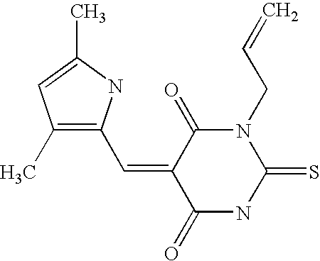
C(=C1C(=O)NC(=S)N(CC=C)C1=O)C1=C(C)C=C(C)N1
